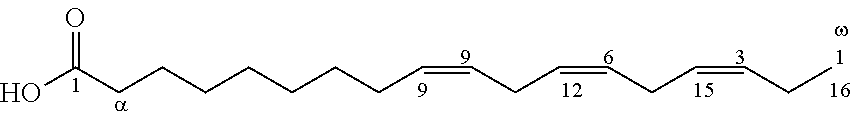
OC(CCCCCCCC=CCC=CCC=CCC)=O
